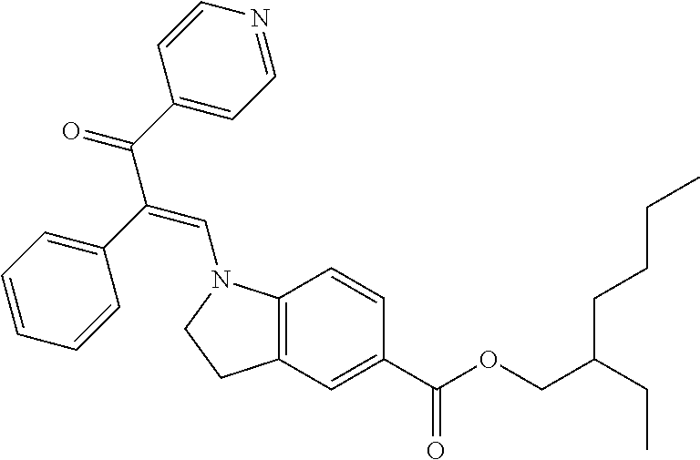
C12=C(C=C(C(OCC(CC)CCCC)=O)C=C1)CCN2C=C(C(C1=CC=NC=C1)=O)C1=CC=CC=C1
